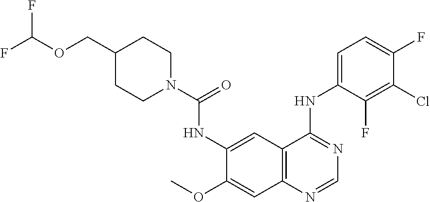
C12=C(C=C(NC(=O)N3CCC(COC(F)F)CC3)C(OC)=C1)C(NC1=CC=C(F)C(Cl)=C1F)=NC=N2
